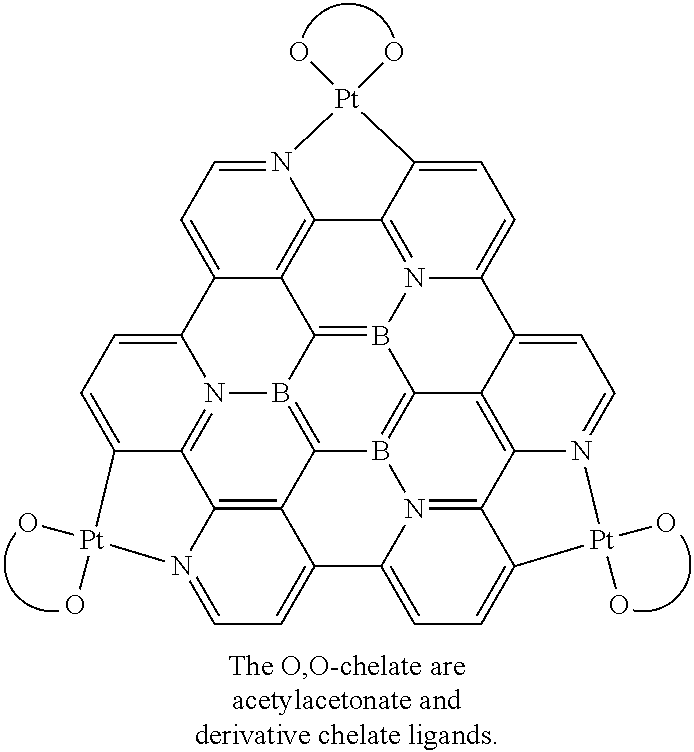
C12=B3N4=C5C6=C1C1=CC=N6[Pt](O)(O)C5=CC=C4C4=CC=N5C6=C4C3=B3C4=B2N2=C7C8=C4C(=CC=N8[Pt](O)(O)C7=CC=C12)C1=CC=C(C6=N31)[Pt]5(O)O
